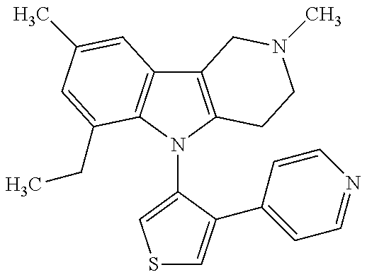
C12=C(N(C3=CSC=C3C3=CC=NC=C3)C3=C1C=C(C)C=C3CC)CCN(C)C2
